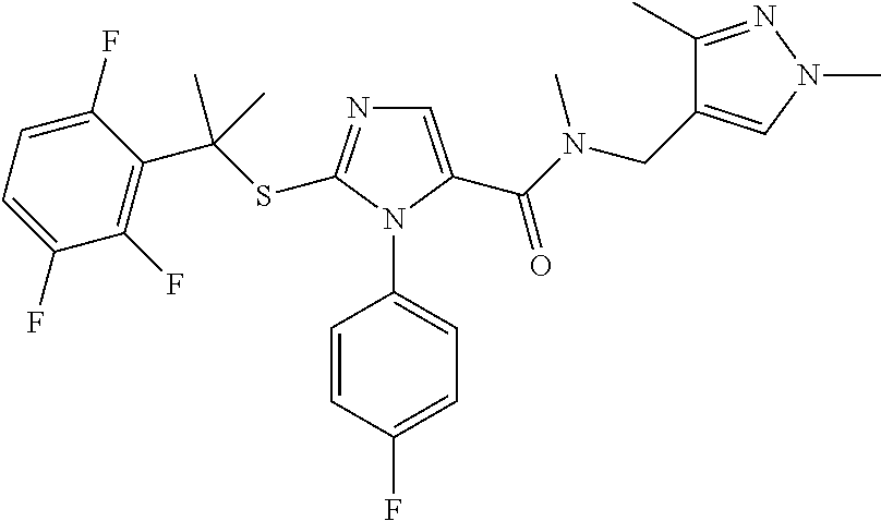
C1=C(C(N(CC2=CN(C)N=C2C)C)=O)N(C2=CC=C(F)C=C2)C(SC(C2=C(F)C(F)=CC=C2F)(C)C)=N1
